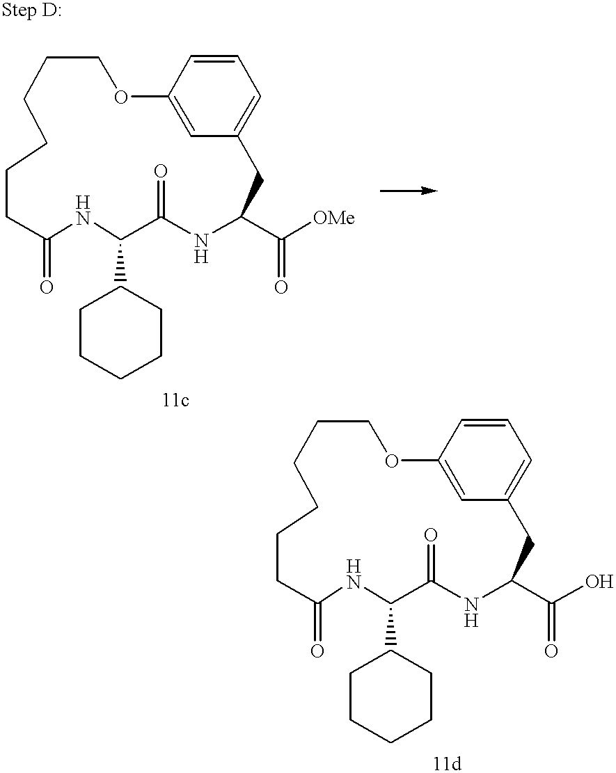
C1CC(=O)NC(C2CCCCC2)C(=O)NC(C([OMe])=O)CC2=CC=CC(=C2)OCCCC1.C1CC(=O)NC(C2CCCCC2)C(=O)NC(C(O)=O)CC2=CC=CC(=C2)OCCCC1
